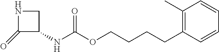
C1(=O)C(NC(OCCCCC2=C(C)C=CC=C2)=O)CN1
